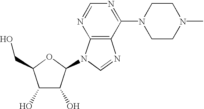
C1(O)C(O)C(N2C3=C(N=C2)C(N2CCN(C)CC2)=NC=N3)OC1CO
